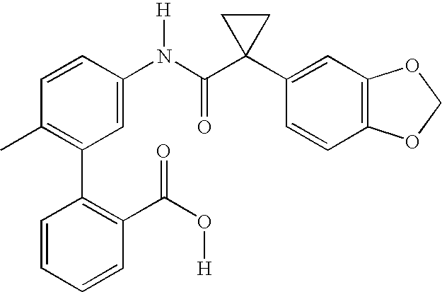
C1(N(C(C2(C3=CC4=C(C=C3)OCO4)CC2)=O)[H])=CC(C2=C(C(O[H])=O)C=CC=C2)=C(C)C=C1
